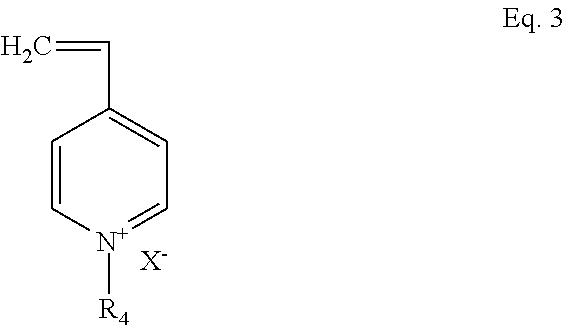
C1=C[N+]([R4])=CC=C1C=C.[X-]
